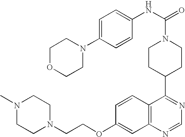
C1CC(C2=NC=NC3=C2C=CC(OCCN2CCN(C)CC2)=C3)CCN1C(=O)NC1=CC=C(N2CCOCC2)C=C1
